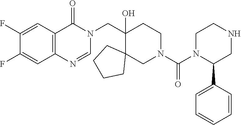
C12=C(C(=O)N(CC3(O)C4(CN(C(N5C(C6=CC=CC=C6)CNCC5)=O)CC3)CCCC4)C=N1)C=C(F)C(F)=C2
